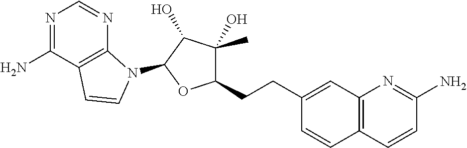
N1=C(N)C2=C(N=C1)N(C1C(O)C(O)(C)C(CCC3=CC4=C(C=C3)C=CC(N)=N4)O1)C=C2
